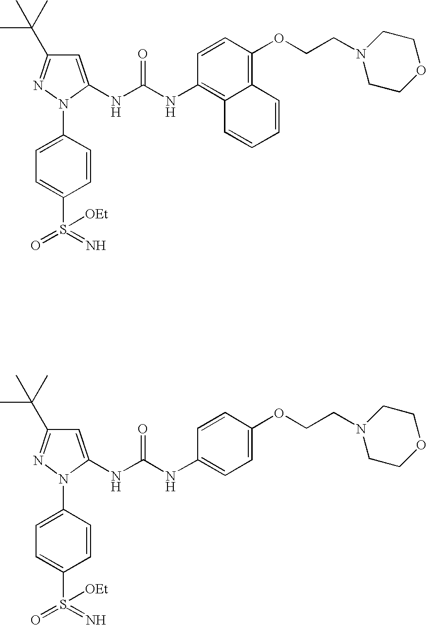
C1=C(NC(NC2=CC=C(OCCN3CCOCC3)C=C2)=O)N(C2=CC=C(S(=N)(=O)[OEt])C=C2)N=C1C(C)(C)C.C1=C(NC(NC2=C3C(=C(OCCN4CCOCC4)C=C2)C=CC=C3)=O)N(C2=CC=C(S(=N)(=O)[OEt])C=C2)N=C1C(C)(C)C
